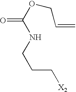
O=C(OCC=C)NCCC[X2]
